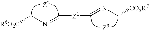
C(N=C[Z1]C=NC[CO2R7])[R6O2C].[Z2].[Z3]
